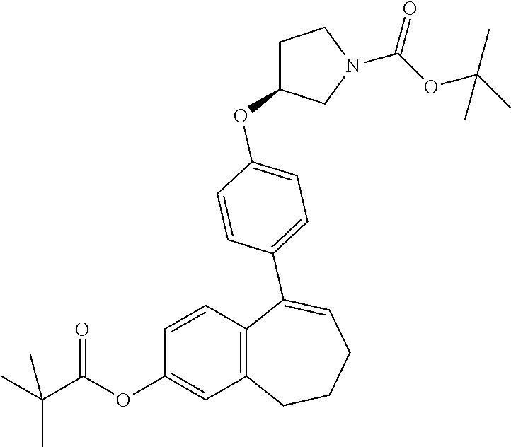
C1=CC2=C(C=C1OC(C(C)(C)C)=O)CCCC=C2C1=CC=C(OC2CCN(C(OC(C)(C)C)=O)C2)C=C1
